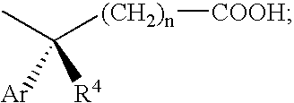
CC([(CH2)n][COOH])([R4])[Ar]
